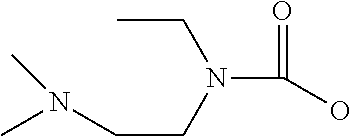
C(C)N(CCN(C)C)C(=O)O
